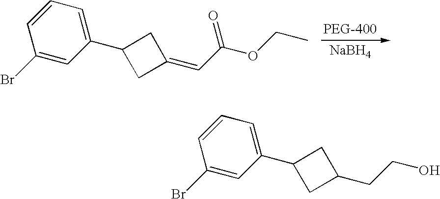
C1(Br)=CC(C2CC(=CC(OCC)=O)C2)=CC=C1.[NaBH4].C1(Br)=CC(C2CC(CCO)C2)=CC=C1
